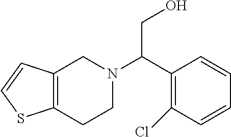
C12=C(CCN(C(C3=C(Cl)C=CC=C3)CO)C1)SC=C2
